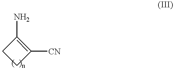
C1(N)=C([CN])CC1
